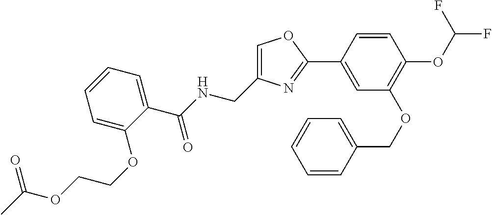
C1=C(CNC(C2=CC=CC=C2OCCOC(C)=O)=O)N=C(C2=CC(OCC3=CC=CC=C3)=C(OC(F)F)C=C2)O1
